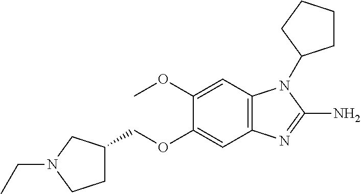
C1(OC)=CC2=C(C=C1OCC1CCN(CC)C1)N=C(N)N2C1CCCC1
